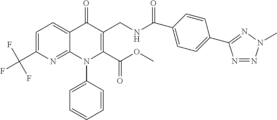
C1=C(C(F)(F)F)N=C2C(=C1)C(=O)C(CNC(=O)C1=CC=C(C3=NN(C)N=N3)C=C1)=C(C(OC)=O)N2C1=CC=CC=C1
